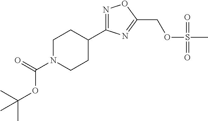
N1=C(C2CCN(C(=O)OC(C)(C)C)CC2)N=C(COS(C)(=O)=O)O1
